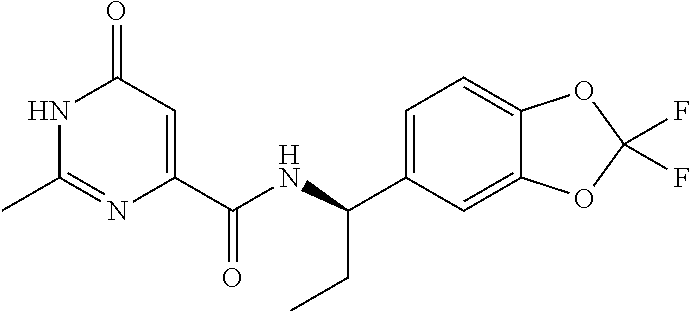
N1C(C)=NC(C(NC(CC)C2=CC=C3C(=C2)OC(F)(F)O3)=O)=CC1=O
